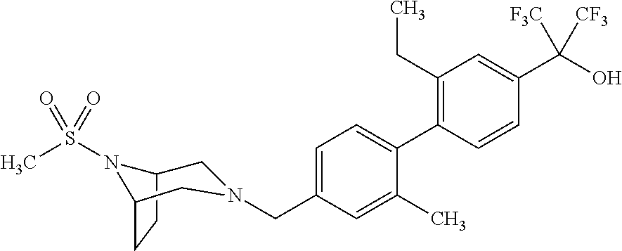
C1(CC)=C(C2=CC=C(CN3CC4CCC(N4S(C)(=O)=O)C3)C=C2C)C=CC(C(O)([F3C])[CF3])=C1
